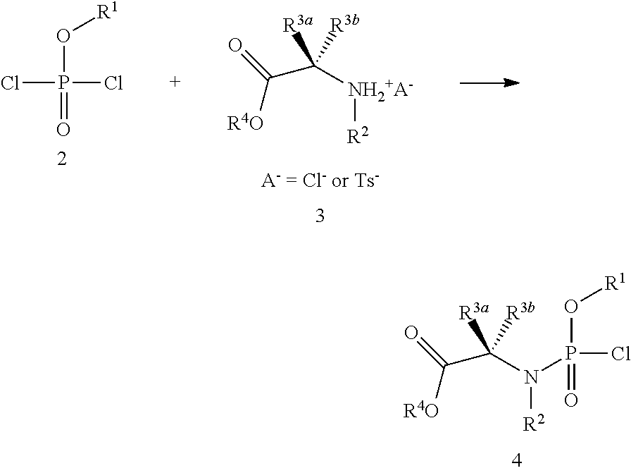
[R2]N(C([R3b])(C(=O)[R4O])[R3a])P(=O)(O[R1])Cl.O(P(=O)(Cl)Cl)[R1].[R2][NH2+A-]C([R3b])(C(=O)[R4O])[R3a]
